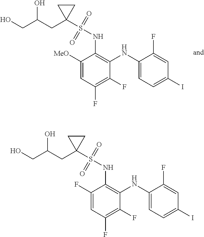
C1([MeO])=CC(F)=C(F)C(NC2=CC=C(I)C=C2F)=C1NS(C1(CC(CO)O)CC1)(=O)=O.C1(F)=CC(F)=C(F)C(NC2=CC=C(I)C=C2F)=C1NS(C1(CC(CO)O)CC1)(=O)=O
